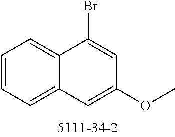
BrC1=CC(OC)=CC2=CC=CC=C21
